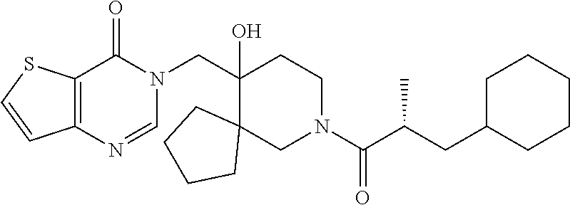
C1(CN2C(=O)C3=C(N=C2)C=CS3)(O)C2(CN(C(C(CC3CCCCC3)C)=O)CC1)CCCC2
